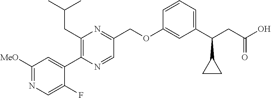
C1([MeO])=NC=C(F)C(C2=C(CC(C)C)N=C(COC3=CC(C(CC(O)=O)C4CC4)=CC=C3)C=N2)=C1
